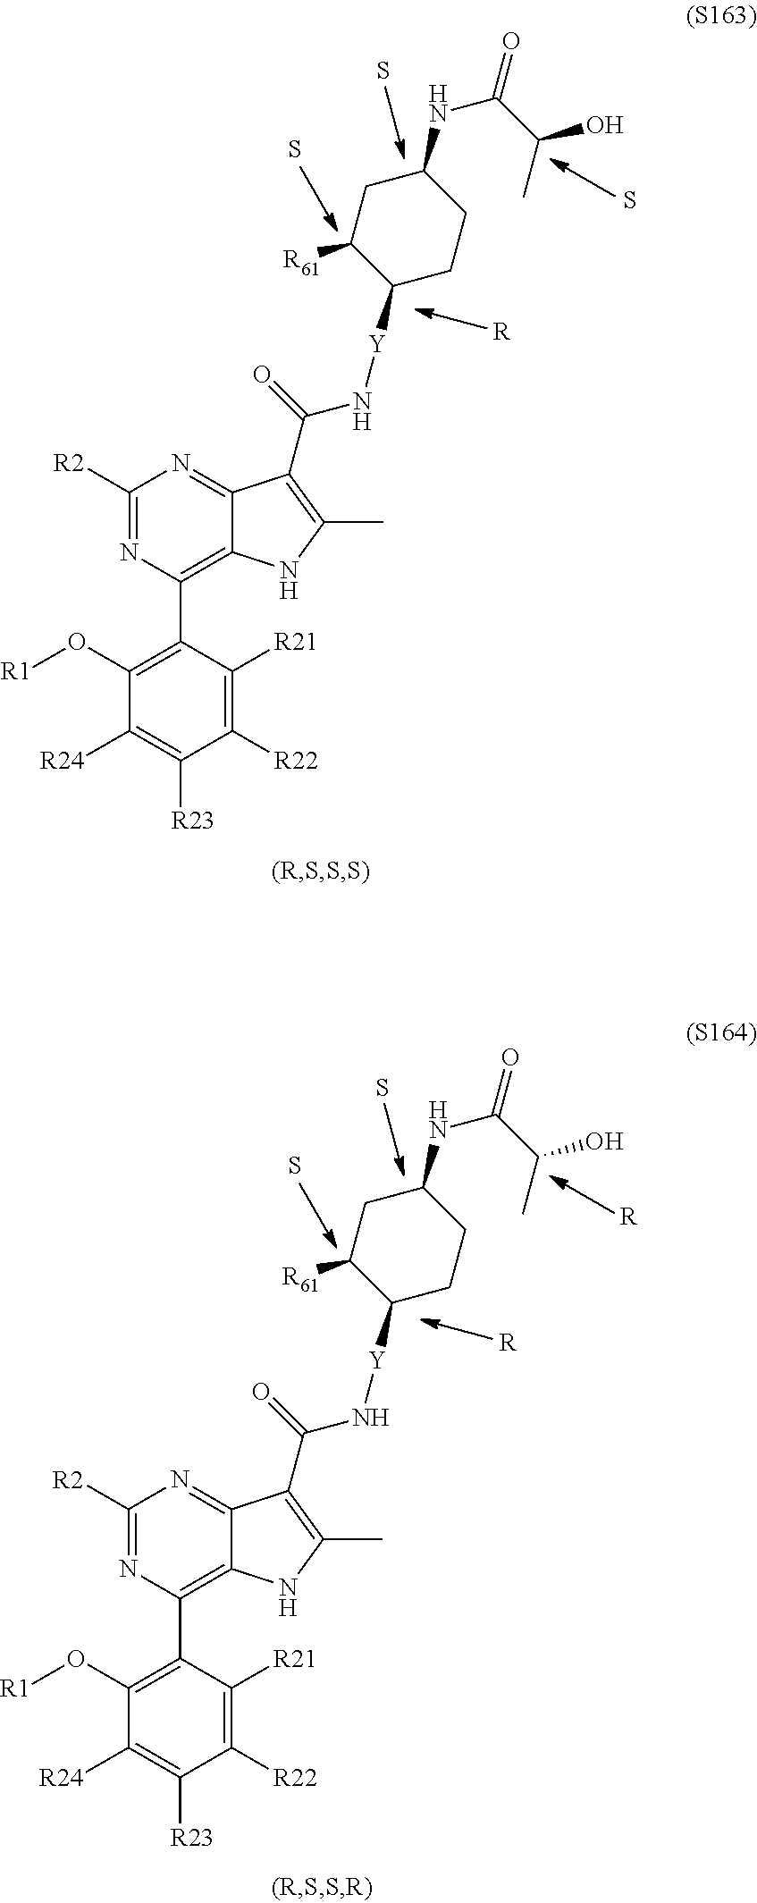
C1([R2])=NC(C2=C(O[R1])C([R24])=C([R23])C([R22])=C2[R21])=C2C(=N1)C(C(=O)N[Y]C1CCC(NC(C(C)O)=O)CC1[R61])=C(C)N2.S.S.S.[R].C1([R2])=NC(C2=C(O[R1])C([R24])=C([R23])C([R22])=C2[R21])=C2C(=N1)C(C(=O)N[Y]C1CCC(NC(C(C)O)=O)CC1[R61])=C(C)N2.S.S.[R].[R]
